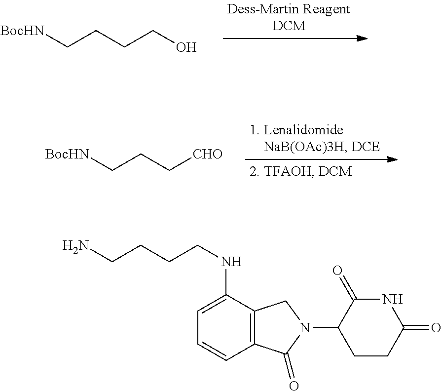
[BocHN]CCCCO.[BocHN]CCC[CHO].C1(NCCCCN)=CC=CC2=C1CN(C1CCC(=O)NC1=O)C2=O
